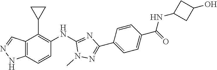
C12=C(C=CC(NC3=NC(C4=CC=C(C(NC5CC(O)C5)=O)C=C4)=NN3C)=C1C1CC1)NN=C2
